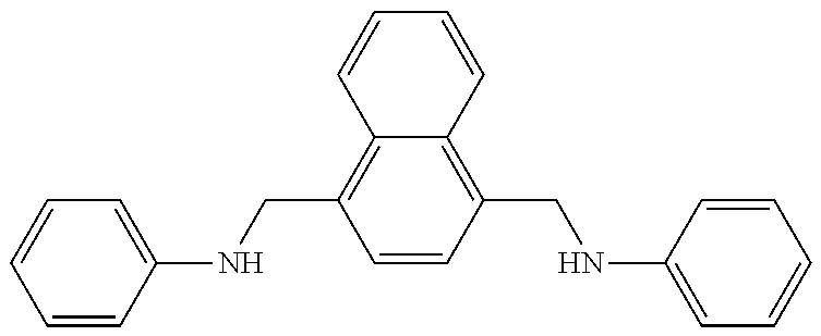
C1=CC(NCC2=C3C(=C(CNC4=CC=CC=C4)C=C2)C=CC=C3)=CC=C1
